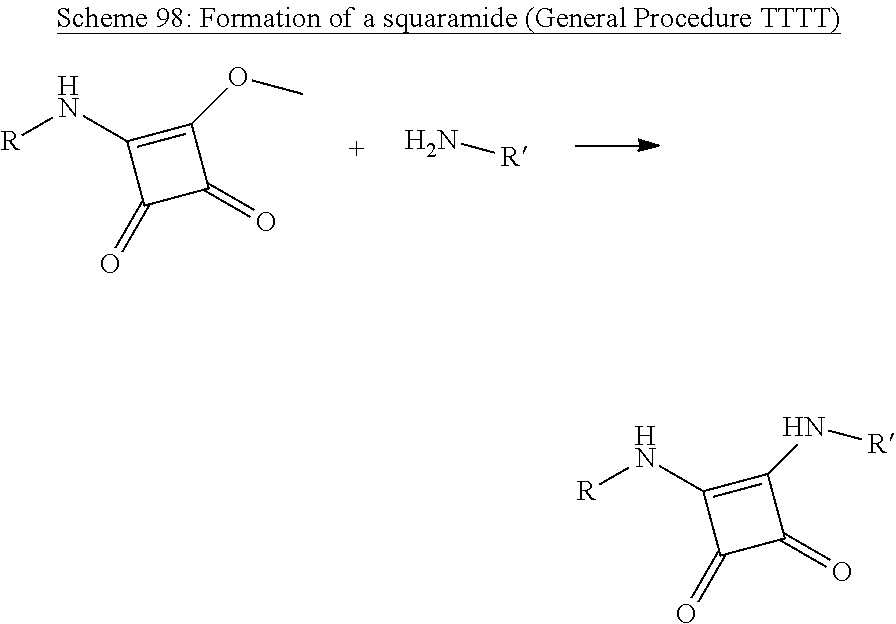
C1(=O)C(=O)C(OC)=C1N[R].N[R].C1(=O)C(=O)C(N[R])=C1N[R]
